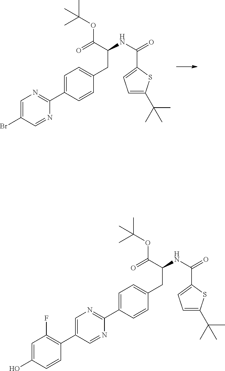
BrC1=CN=C(C2=CC=C(CC(C(=O)OC(C)(C)C)NC(=O)C3=CC=C(C(C)(C)C)S3)C=C2)N=C1.C1=C(O)C=CC(C2=CN=C(C3=CC=C(CC(C(=O)OC(C)(C)C)NC(=O)C4=CC=C(C(C)(C)C)S4)C=C3)N=C2)=C1F
